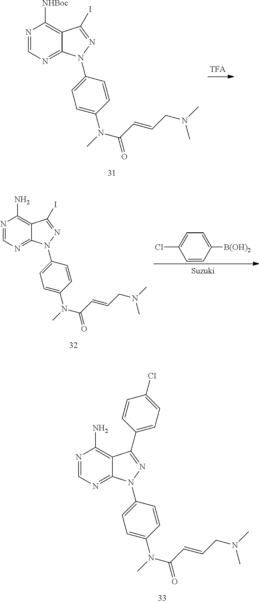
N1=CN=C2C(=C1[NHBoc])C(I)=NN2C1=CC=C(N(C)C(C=CCN(C)C)=O)C=C1.N1=CN=C2C(=C1N)C(I)=NN2C1=CC=C(N(C)C(C=CCN(C)C)=O)C=C1.C1([B(OH)2])=CC=C(Cl)C=C1.N1=CN=C2C(=C1N)C(C1=CC=C(Cl)C=C1)=NN2C1=CC=C(N(C)C(C=CCN(C)C)=O)C=C1
